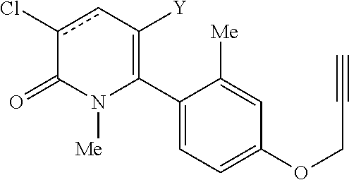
C1(C2=C([Y])cc(Cl)C(=O)N2[Me])=CC=C(OCC#C)C=C1[Me]
